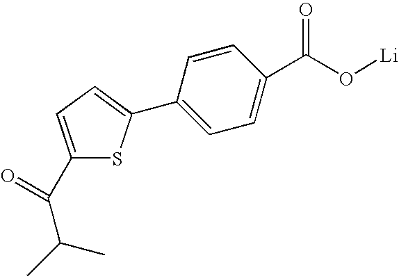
C1(C(=O)C(C)C)=CC=C(C2=CC=C(C(O[Li])=O)C=C2)S1
